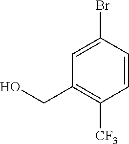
C1=CC([CF3])=C(CO)C=C1Br
